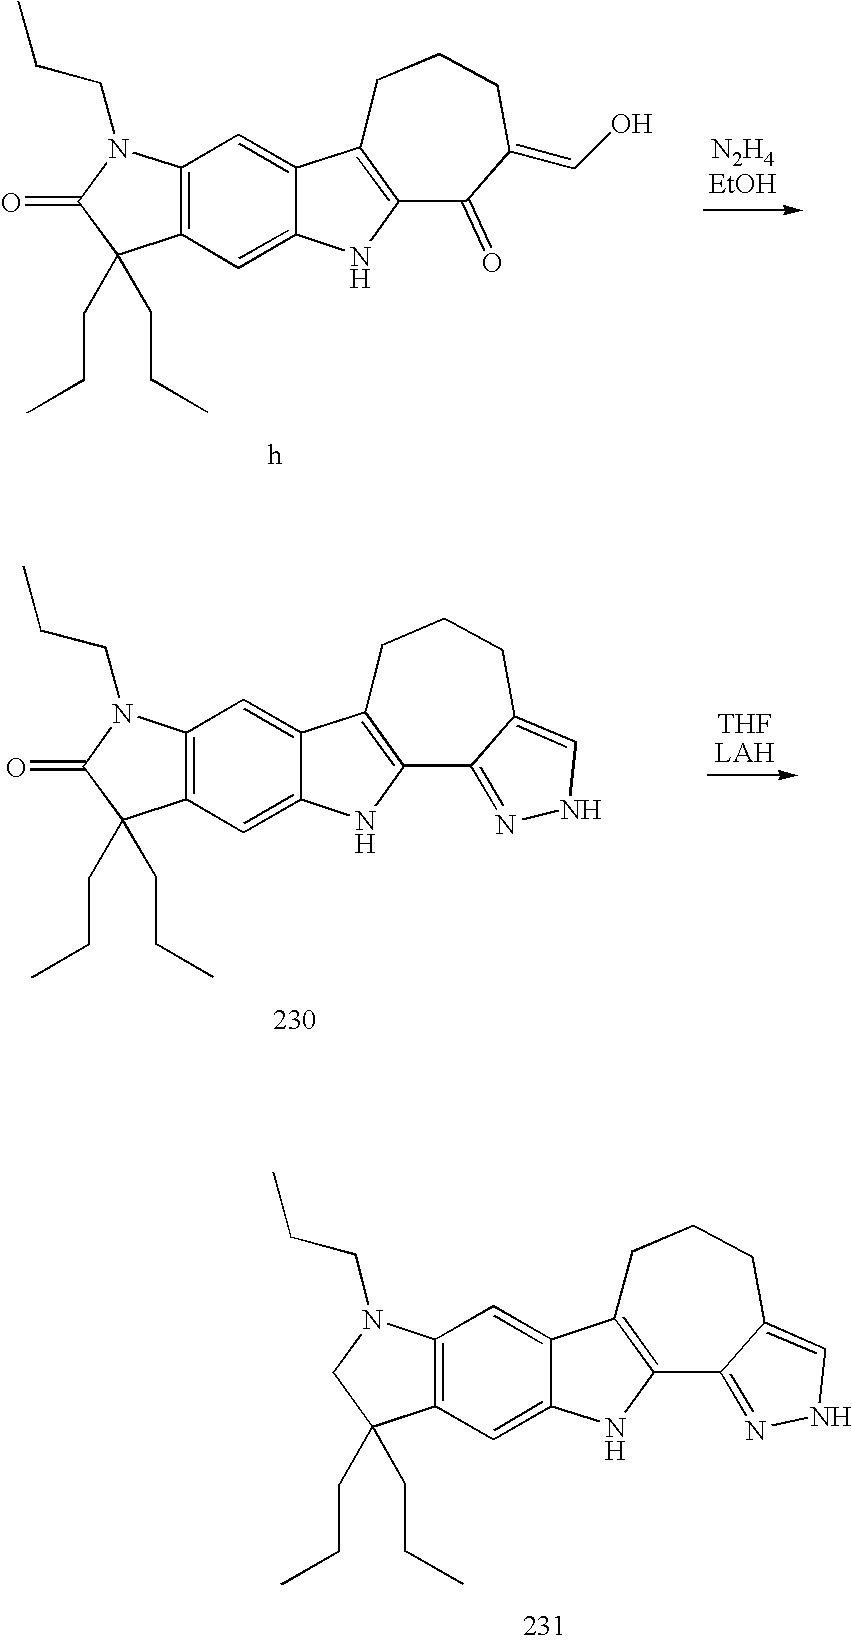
C12=C(C=C3C(=C1)C1=C(N3)C(=O)C(=CO)CCC1)C(CCC)(CCC)C(=O)N2CCC.C12=C(C=C3C(=C1)C1=C(N3)C3=NNC=C3CCC1)C(CCC)(CCC)C(=O)N2CCC.C12=C(C=C3C(=C1)C1=C(N3)C3=NNC=C3CCC1)C(CCC)(CCC)CN2CCC
